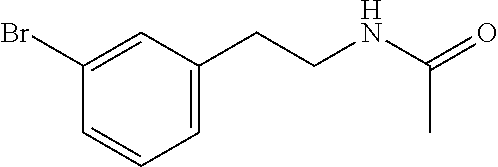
C1=CC=C(CCNC(=O)C)C=C1Br
